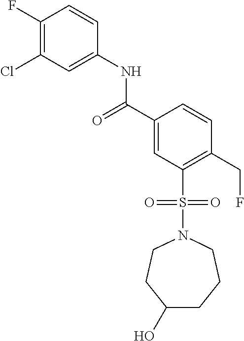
C(C1=CC(S(N2CCCC(O)CC2)(=O)=O)=C(CF)C=C1)(=O)NC1=CC(Cl)=C(F)C=C1
